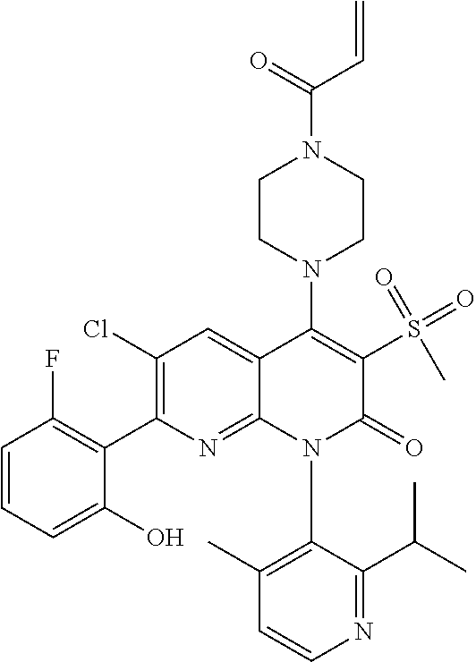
C1=CN=C(C(C)C)C(N2C(=O)C(S(=O)(=O)C)=C(N3CCN(C(C=C)=O)CC3)C3=CC(Cl)=C(C4=C(F)C=CC=C4O)N=C23)=C1C
